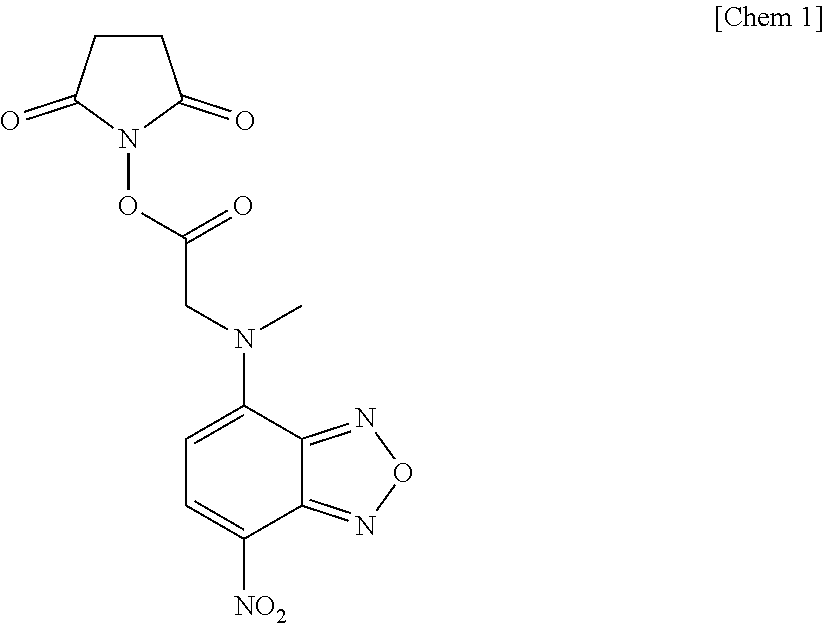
C1=C(N(CC(ON2C(=O)CCC2=O)=O)C)C2=NON=C2C([NO2])=C1
